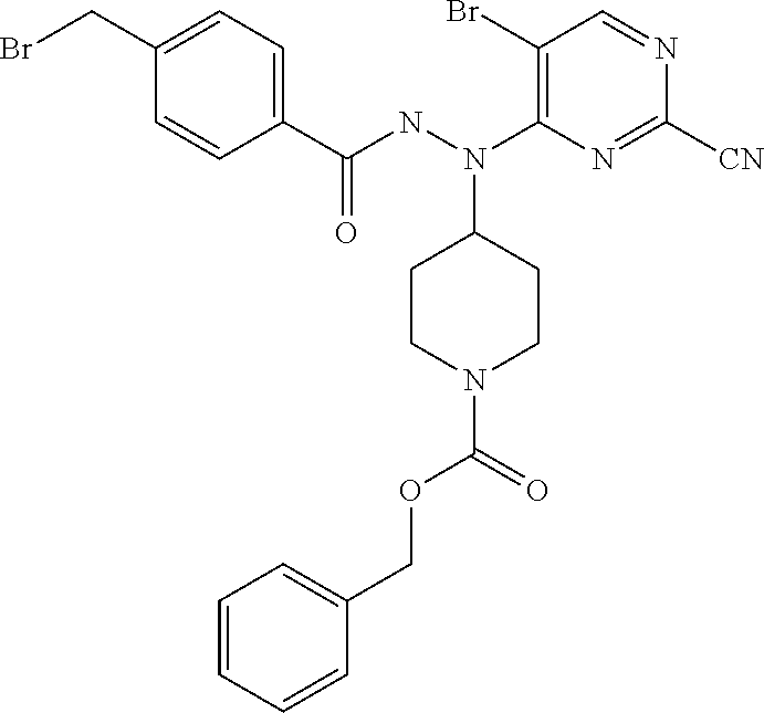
N(N(C1=C(Br)C=NC([CN])=N1)C1CCN(C(OCC2=CC=CC=C2)=O)CC1)C(=O)C1=CC=C(CBr)C=C1
